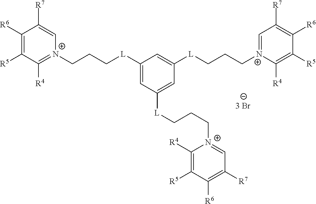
C1([R6])=C([R5])C([R4])=[N+](CCC[L]C2=CC([L]CCC[N+]3=CC([R7])=C([R6])C([R5])=C3[R4])=CC([L]CCC[N+]3=CC([R7])=C([R6])C([R5])=C3[R4])=C2)C=C1[R7]
